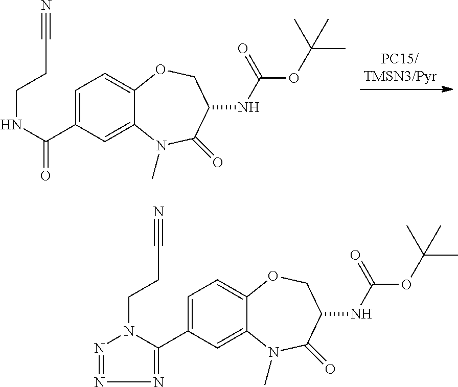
C1=C(C(=O)NCCC#N)C=C2C(=C1)OCC(NC(=O)OC(C)(C)C)C(=O)N2C.C1=C(C2=NN=NN2CCC#N)C=C2C(=C1)OCC(NC(=O)OC(C)(C)C)C(=O)N2C
